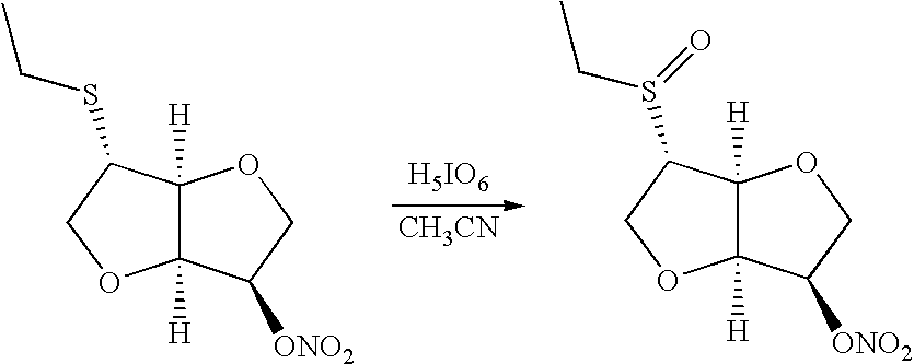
C12([H])C([H])(C(SCC)CO1)OCC2[ONO2].[H5IO6].[CH3CN].C12([H])C([H])(C(S(=O)CC)CO1)OCC2[ONO2]
